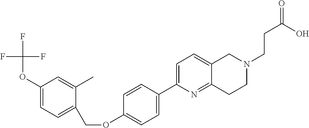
C1(OC(F)(F)F)=CC=C(COC2=CC=C(C3=CC=C4C(=N3)CCN(CCC(=O)O)C4)C=C2)C(C)=C1
